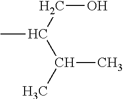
CC(CO)C(C)C
